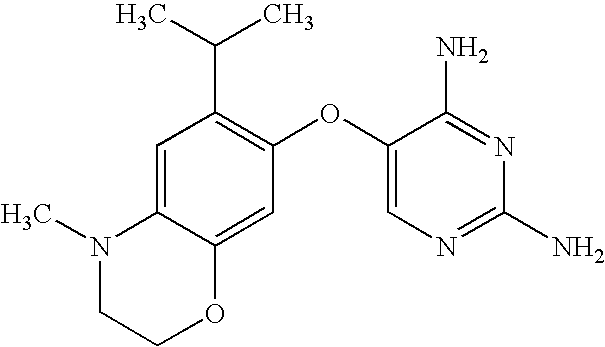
C1=C2C(=CC(OC3=CN=C(N)N=C3N)=C1C(C)C)OCCN2C
